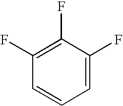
C1=C(F)C(F)=C(F)C=C1
